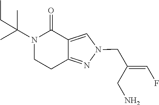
C(C(CN)=CF)N1C=C2C(=N1)CCN(C(CC)(C)C)C2=O
